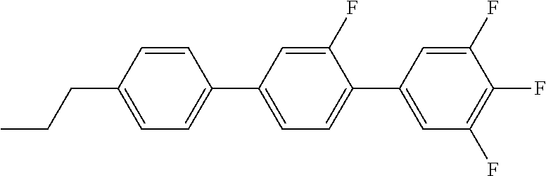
C1=CC(CCC)=CC=C1C1=CC=C(C2=CC(F)=C(F)C(F)=C2)C(F)=C1
